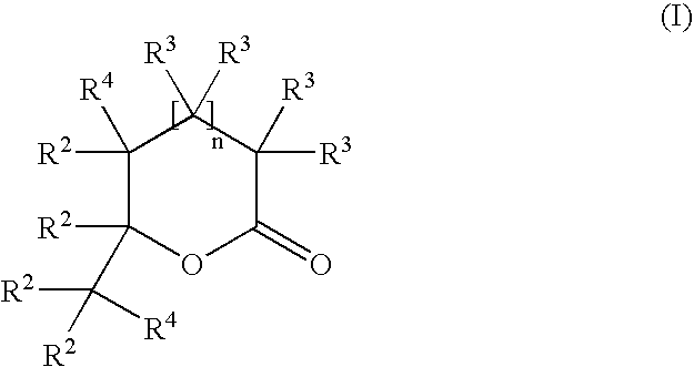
C1([R2])([R4])C([R2])(C([R2])([R4])[R2])OC(=O)C([R3])([R3])C1([R3])[R3]
